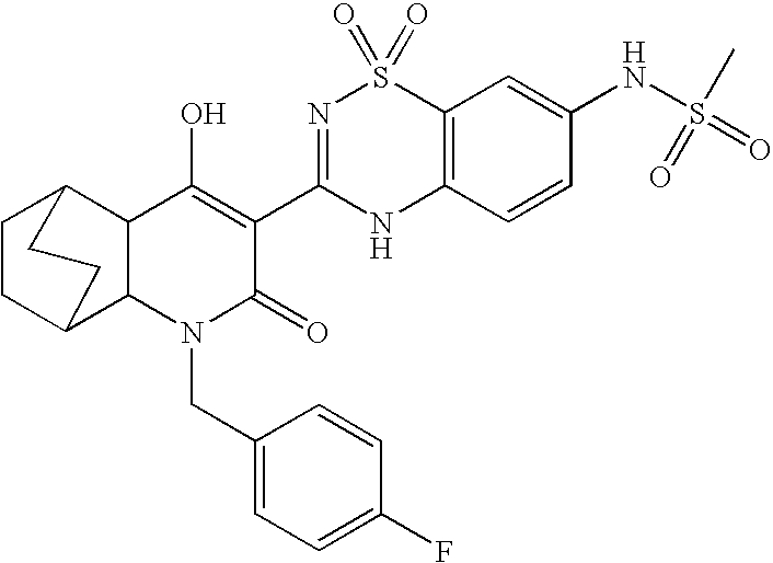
C1CC2C3C(C(O)=C(C4=NS(=O)(=O)C5=C(N4)C=CC(NS(C)(=O)=O)=C5)C(=O)N3CC3=CC=C(F)C=C3)C1CC2
